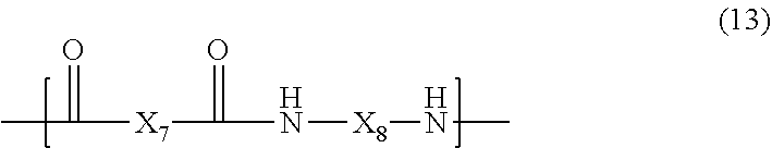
CC(=O)[X7]C(=O)N[X8]NC
